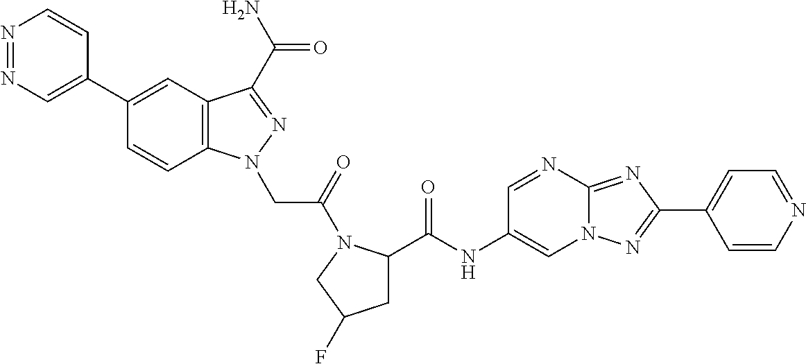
N1=NC=C(C2=CC3=C(C=C2)N(CC(=O)N2C(C(NC4=CN5C(=NC(C6=CC=NC=C6)=N5)N=C4)=O)CC(F)C2)N=C3C(N)=O)C=C1
